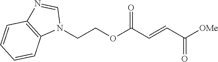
[OMe]C(C=CC(OCCN1C=NC2=C1C=CC=C2)=O)=O
